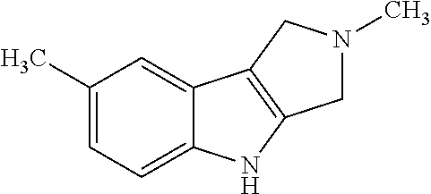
C1(C)=CC=C2C(=C1)C1=C(N2)CN(C)C1
